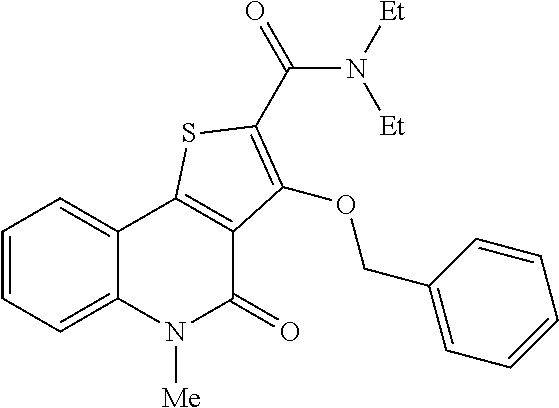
C1=CC=C2C(=C1)C1=C(C(=O)N2[Me])C(OCC2=CC=CC=C2)=C(C(N([Et])[Et])=O)S1
